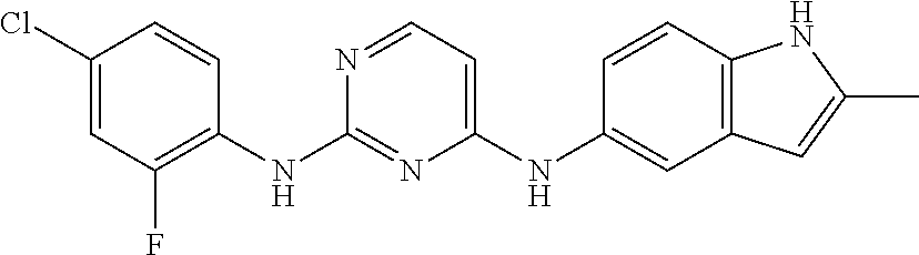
C1(Cl)=CC(F)=C(NC2=NC(NC3=CC4=C(C=C3)NC(C)=C4)=CC=N2)C=C1
